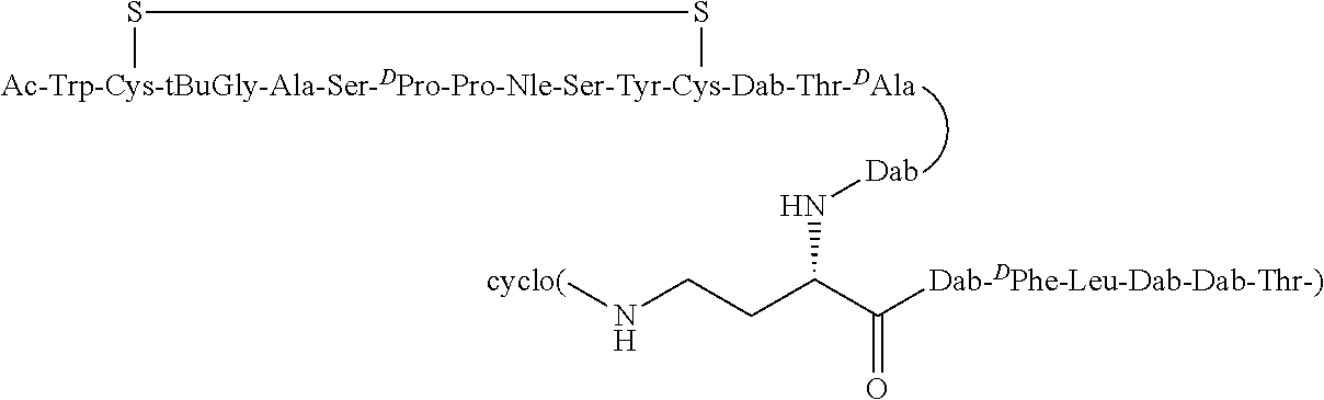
[cyclo(]NCCC(C([Dab-DPhe-Leu-Dab-Dab-Thr-)])=O)N[Dab].[Ac-Trp-Cys-tBuGly-Ala-Ser-DPro-Pro-Nle-Ser-Tyr-Cys-Dab-Thr-DAla]1SS1
